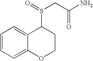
C1=CC=C2C(=C1)C(S(=O)CC(N)=O)CCO2
